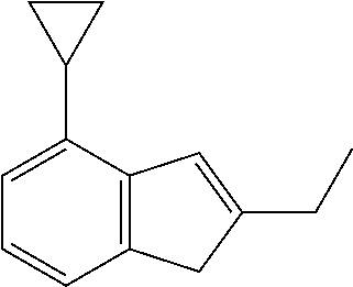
C12=C(CC(CC)=C1)C=CC=C2C1CC1
